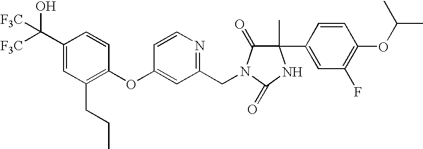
C1(C([F3C])(O)[F3C])=CC(CCC)=C(OC2=CC(CN3C(=O)C(C4=CC(F)=C(OC(C)C)C=C4)(C)NC3=O)=NC=C2)C=C1
